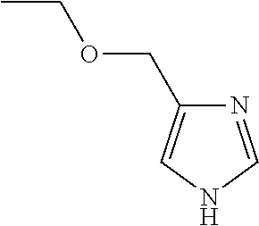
CCOCC1=CNC=N1
